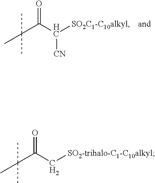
O=C(C([SO2C1-C10alkyl])[CN])C(C)(C)C.O=C(C[SO2-trihalo-C1-C10alkyl])C(C)(C)C
